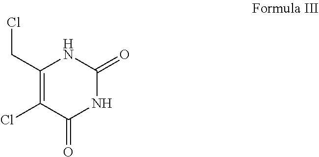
C1(CCl)=C(Cl)C(=O)NC(=O)N1
